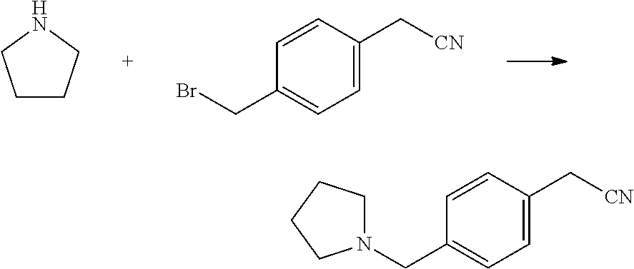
C1CCNC1.C1=C(C[CN])C=CC(CBr)=C1.C1=C(C[CN])C=CC(CN2CCCC2)=C1
